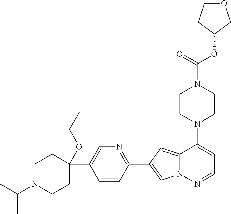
N1(C2=CC=NN3C2=CC(C2=NC=C(C4(OCC)CCN(C(C)C)CC4)C=C2)=C3)CCN(C(OC2COCC2)=O)CC1
